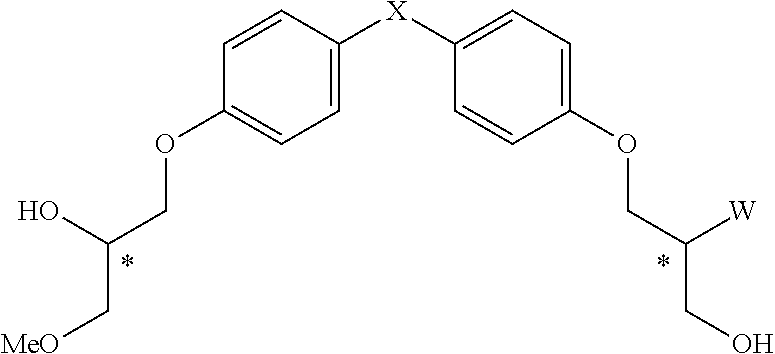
C1=CC([X]C2=CC=C(OCC([W])CO)C=C2)=CC=C1OCC(O)C[MeO]
